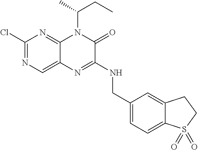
C1(Cl)=NC=C2C(=N1)N(C(C)CC)C(=O)C(NCC1=CC=C3C(=C1)CCS3(=O)=O)=N2
